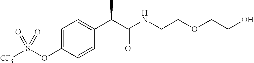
C1=CC(OS([CF3])(=O)=O)=CC=C1C(C(NCCOCCO)=O)C
